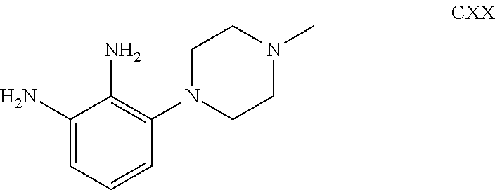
C1(N)=CC=CC(N2CCN(C)CC2)=C1N
